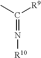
C(=N[R10])([R9])C
